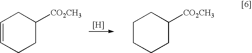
C1=CCCC([CO2CH3])C1.C1CCCC([CO2CH3])C1.[H]
